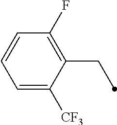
C1(CC)=C(F)C=CC=C1[CF3]
